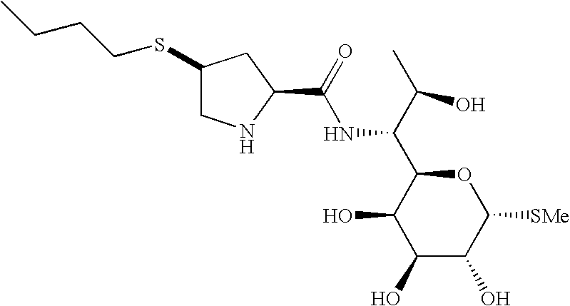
C1(O)C(O)C([SMe])OC(C(C(C)O)NC(C2CC(SCCCC)CN2)=O)C1O
